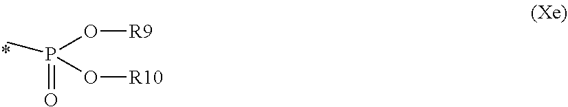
O(P(C)(O[R10])=O)[R9]
